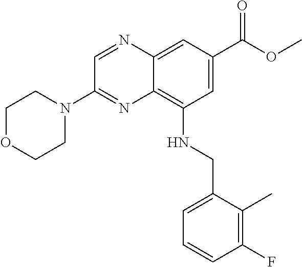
C1=C(C(OC)=O)C=C2C(=C1NCC1=CC=CC(F)=C1C)N=C(N1CCOCC1)C=N2
